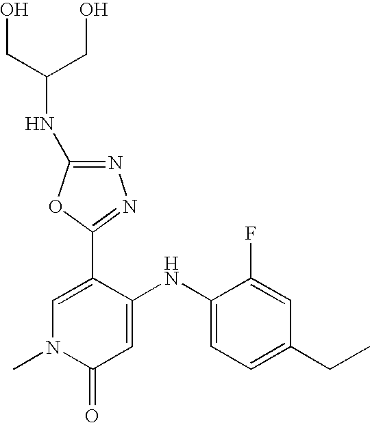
C1=C(C2=NN=C(NC(CO)CO)O2)C(NC2=CC=C(CC)C=C2F)=CC(=O)N1C
